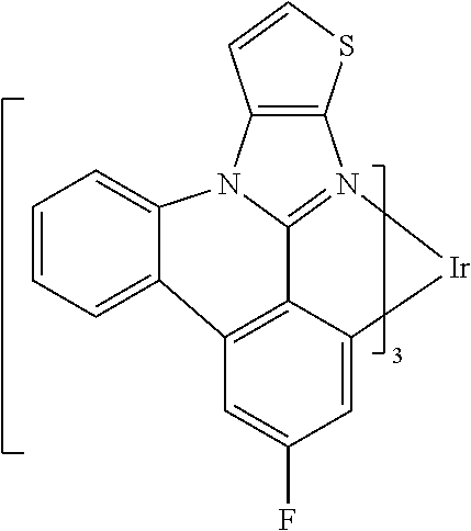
C1=CC=C2C3=C4C5=N(C6=C(C=CS6)N5C2=C1)[Ir]C4=CC(F)=C3
